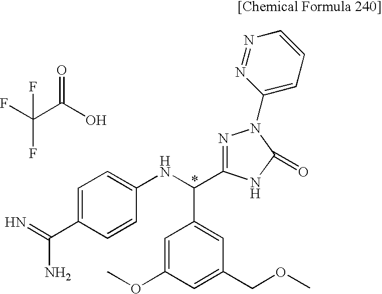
C(O)(=O)C(F)(F)F.C1=C(C(=N)N)C=CC(NC(C2=CC(COC)=CC(OC)=C2)C2=NN(C3=CC=CN=N3)C(=O)N2)=C1
